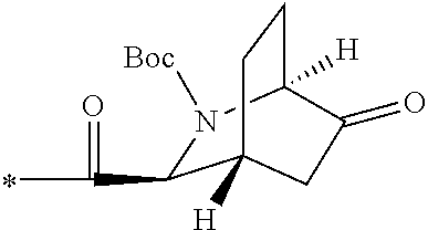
C1(C(=O)C)N([Boc])C2([H])CCC1([H])CC2=O
